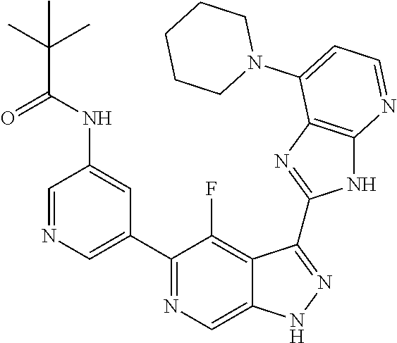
C1=NC=C(C2=NC=C3C(=C2F)C(C2=NC4=C(N2)N=CC=C4N2CCCCC2)=NN3)C=C1NC(C(C)(C)C)=O
